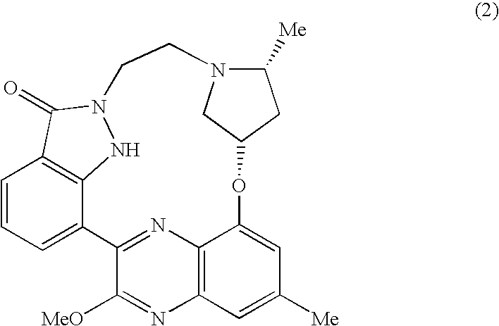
C1=CC=C2C3=C1C(=O)N(N3)CCN1C([Me])CC(OC3=CC([Me])=CC4=C3N=C2C([MeO])=N4)C1
